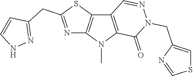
C12=C(N(C)C3=C1C=NN(CC1=CSC=N1)C3=O)N=C(CC1=NNC=C1)S2
